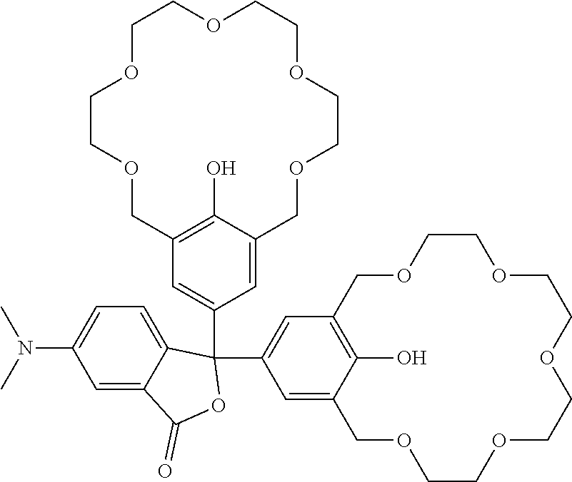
C1=C2C(O)=C(C=C1C1(C3=CC4=C(O)C(=C3)COCCOCCOCCOCCOC4)C3=CC=C(N(C)C)C=C3C(=O)O1)COCCOCCOCCOCCOC2
